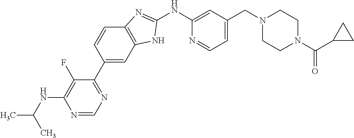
C1=CC(C2=NC=NC(NC(C)C)=C2F)=CC2=C1N=C(NC1=CC(CN3CCN(C(C4CC4)=O)CC3)=CC=N1)N2
